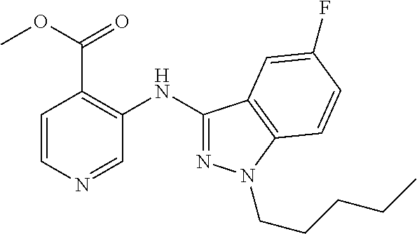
C1=CN=CC(NC2=NN(CCCCC)C3=C2C=C(F)C=C3)=C1C(=O)OC
